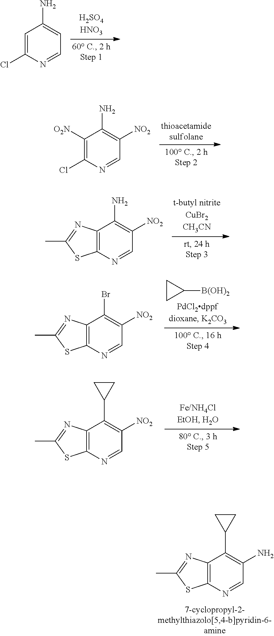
C1=C(Cl)N=CC=C1N.C1([O2N])=C(Cl)N=CC([NO2])=C1N.C12=C(N=CC([NO2])=C1N)SC(C)=N2.C1CC1[B(OH)2].C12=C(N=CC([NO2])=C1Br)SC(C)=N2.C12=C(N=CC([NO2])=C1C1CC1)SC(C)=N2.C12=C(N=CC(N)=C1C1CC1)SC(C)=N2
